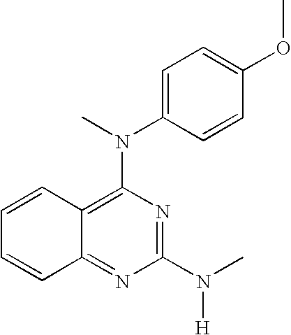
C1=C(N(C)C2=C3C(=NC(N(C)[H])=N2)C=CC=C3)C=CC(OC)=C1
